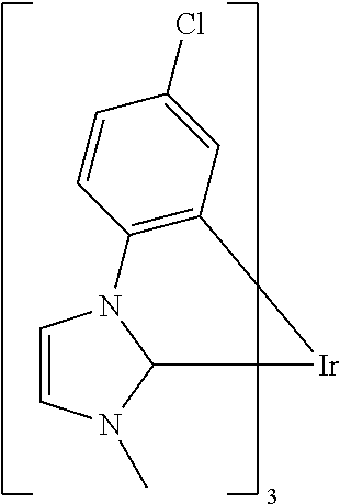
C1=CN(C)C2N1C1=C(C=C(Cl)C=C1)[Ir]2
